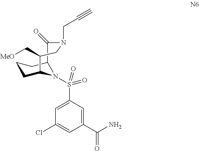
C1CC2N(S(=O)(C3=CC(Cl)=CC(C(N)=O)=C3)=O)C(C1)C(=O)N(CC#C)CC2C[MeO]
